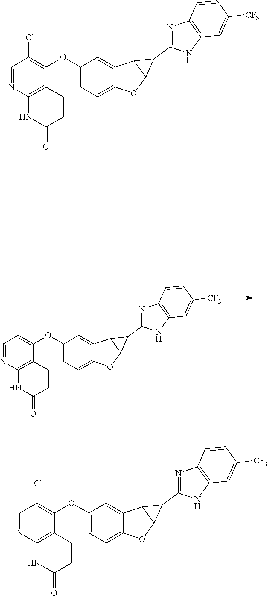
C1=NC2=C(C(OC3=CC=C4C(=C3)C3C(O4)C3C3=NC4=C(N3)C=C([CF3])C=C4)=C1)CCC(=O)N2.C1=NC2=C(C(OC3=CC=C4C(=C3)C3C(O4)C3C3=NC4=C(N3)C=C([CF3])C=C4)=C1Cl)CCC(=O)N2.C1=NC2=C(C(OC3=CC=C4C(=C3)C3C(O4)C3C3=NC4=C(N3)C=C([CF3])C=C4)=C1Cl)CCC(=O)N2
